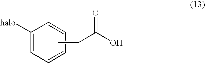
CCC(O)=O.[halo]C1=CC=CC=C1
